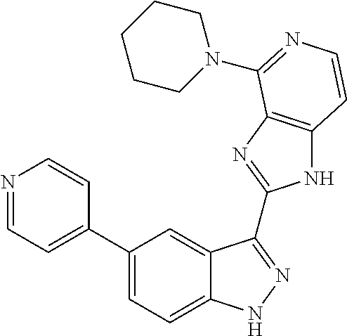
C1(C2=CC=NC=C2)=CC=C2C(=C1)C(C1=NC3=C(N1)C=CN=C3N1CCCCC1)=NN2
